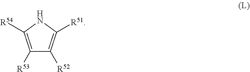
C1([R53])=C([R54])NC([R51])=C1[R52]
